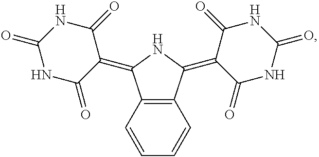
C1=CC=CC2=C1C(=C1C(=O)NC(=O)NC1=O)NC2=C1C(=O)NC(=O)NC1=O
